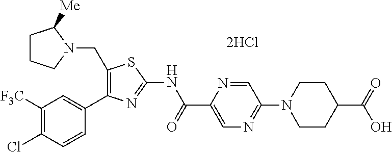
C1([F3C])=C(Cl)C=CC(C2=C(CN3C([Me])CCC3)SC(NC(C3=CN=C(N4CCC(C(=O)O)CC4)C=N3)=O)=N2)=C1.[2HCl]
